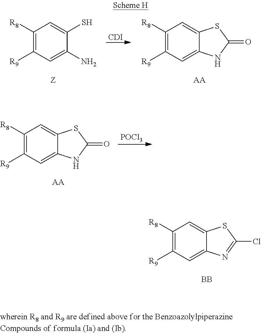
C1([R8])=C([R9])C=C2C(=C1)SC(Cl)=N2.[BB].C1([R8])=C([R9])C=C(N)C(S)=C1.[Z].[CDI].C1([R8])=C([R9])C=C2C(=C1)SC(=O)N2.[AA].C1([R8])=C([R9])C=C2C(=C1)SC(=O)N2.[AA].[POCl3]
